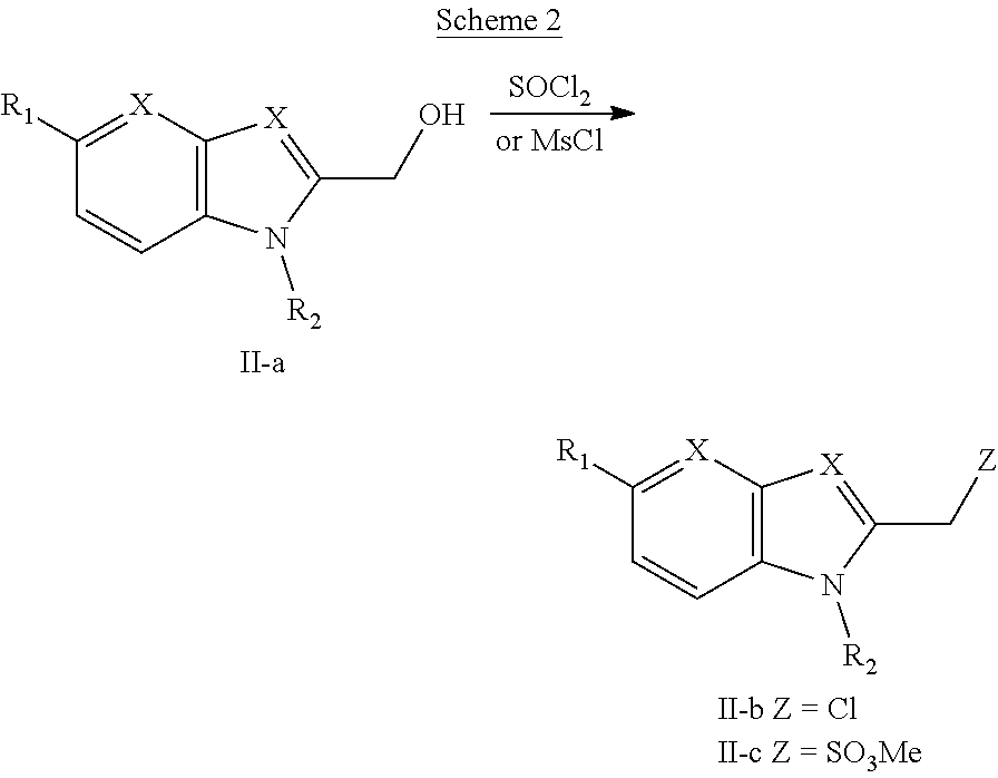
C1([R1])=[X]C2=C(C=C1)N([R2])C(CO)=[X]2.[SOCl2].C1([R1])=[X]C2=C(C=C1)N([R2])C(C[Z])=[X]2
